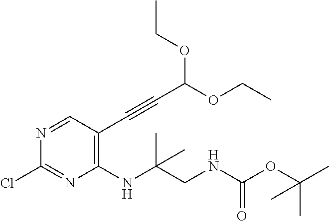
C1(NC(CNC(=O)OC(C)(C)C)(C)C)=C(C#CC(OCC)OCC)C=NC(Cl)=N1
